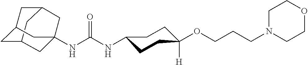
C12CC3CC(C1)CC(NC(NC1CCC([H])(OCCCN4CCOCC4)CC1)=O)(C3)C2
